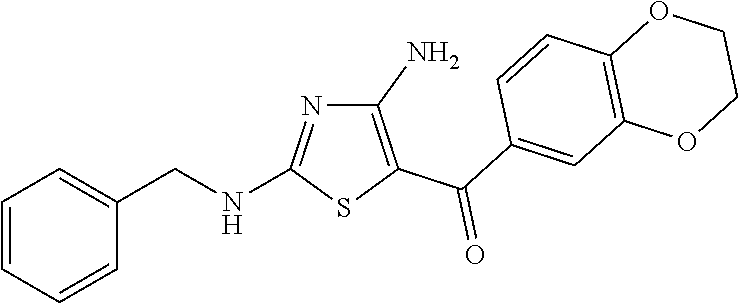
C(NC1=NC(N)=C(C(=O)C2=CC3=C(C=C2)OCCO3)S1)C1=CC=CC=C1
